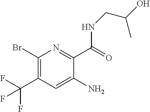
C1(Br)=C(C(F)(F)F)C=C(N)C(C(NCC(O)C)=O)=N1
